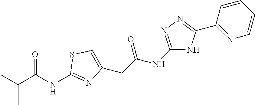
C(C(NC1=NC(CC(=O)NC2=NN=C(C3=NC=CC=C3)N2)=CS1)=O)(C)C
